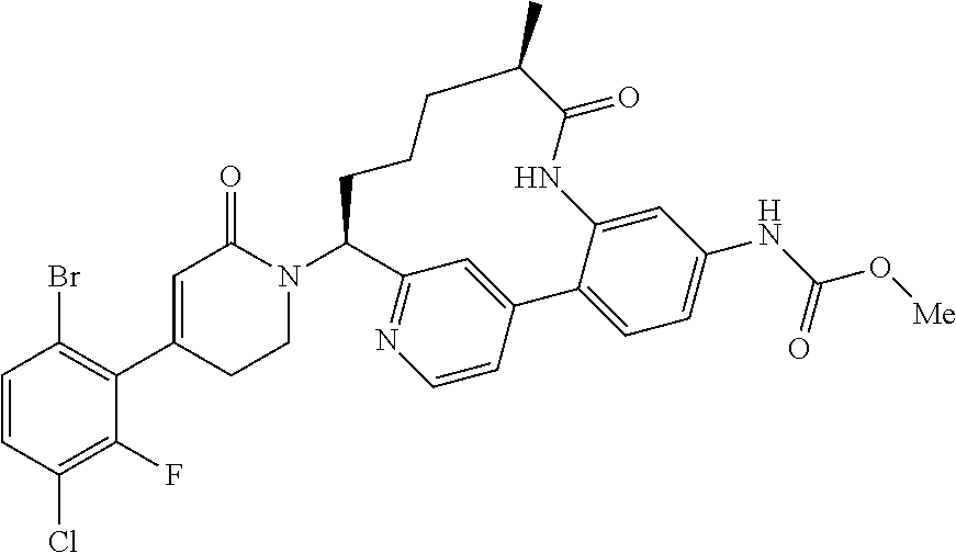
C1=CC(Cl)=C(F)C(C2=CC(=O)N(C3CCCC(C)C(=O)NC4=CC(NC(O[Me])=O)=CC=C4C4=CC3=NC=C4)CC2)=C1Br
